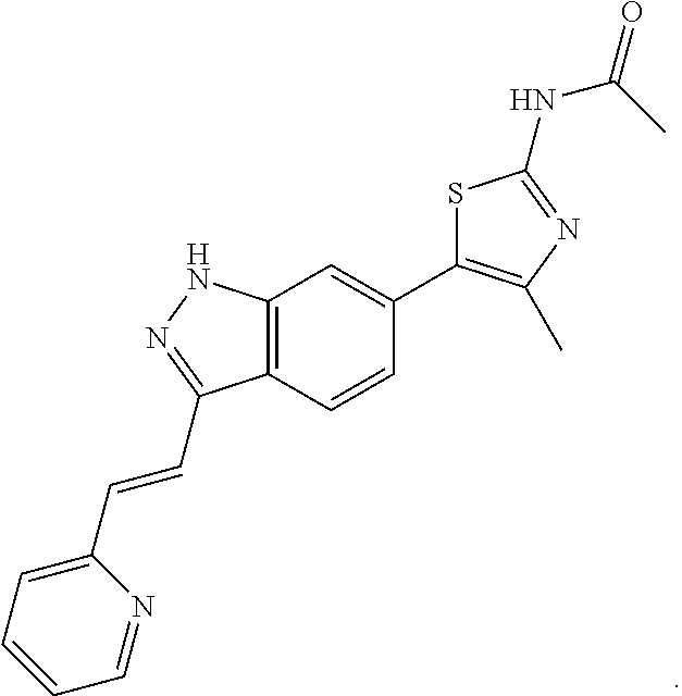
CC(=O)NC1=NC(C)=C(C2=CC3=C(C=C2)C(C=CC2=CC=CC=N2)=NN3)S1
